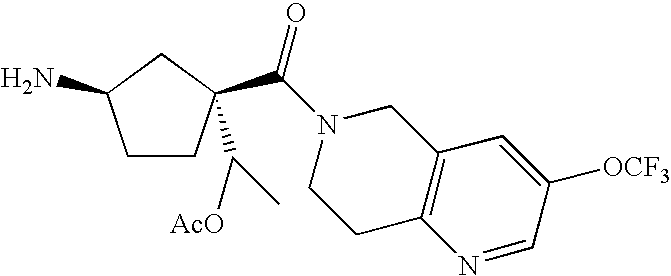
N1(C(=O)C2(C([AcO])C)CCC(N)C2)CCC2=C(C1)C=C([OCF3])C=N2
